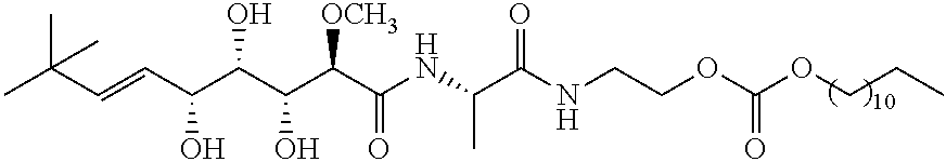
CC(C=CC(C(C(C(C(NC(C(NCCOC(=O)OCCC)=O)C)=O)[OCH3])O)O)O)(C)C
